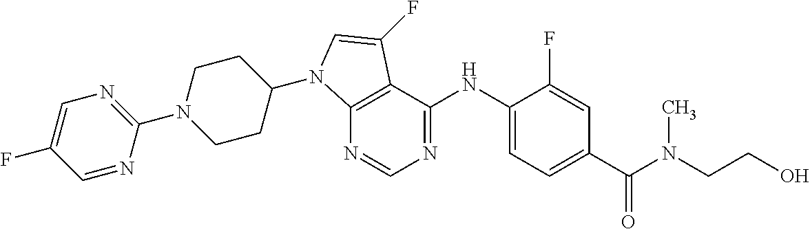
N1=CN=C(NC2=CC=C(C(N(CCO)C)=O)C=C2F)C2=C1N(C1CCN(C3=NC=C(F)C=N3)CC1)C=C2F
